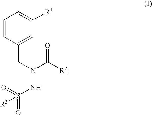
C1=CC(CN(C([R2])=O)NS(=O)(=O)[R3])=CC([R1])=C1
